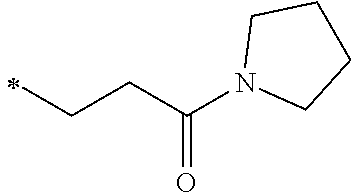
C(C)CC(N1CCCC1)=O
